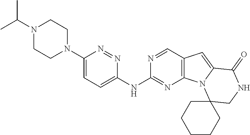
C(C)(N1CCN(C2=CC=C(NC3=NC4=C(C=N3)C=C3N4C4(CNC3=O)CCCCC4)N=N2)CC1)C
